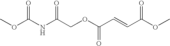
N(C(COC(=O)C=CC(=O)OC)=O)C(OC)=O
